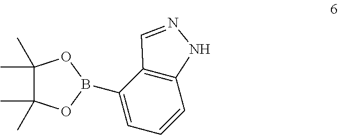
C1(C)(C)C(C)(C)OB(C2=CC=CC3=C2C=NN3)O1
